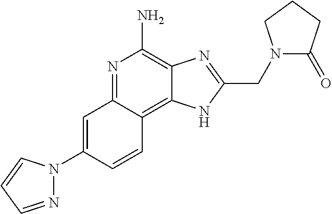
C1=C(N2N=CC=C2)C=CC2=C3C(=C(N)N=C12)N=C(CN1C(=O)CCC1)N3
